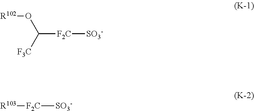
[R102]OC([F2C][SO3-])[F3C].[R103][F2C][SO3-]
